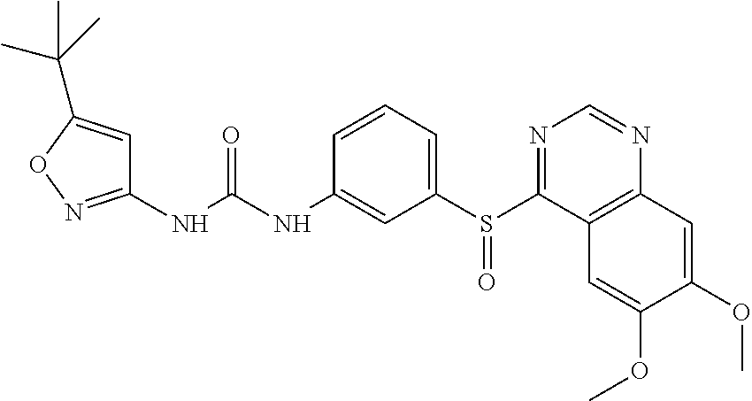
C1(NC(NC2=CC(S(C3=NC=NC4=C3C=C(OC)C(OC)=C4)=O)=CC=C2)=O)=NOC(C(C)(C)C)=C1
